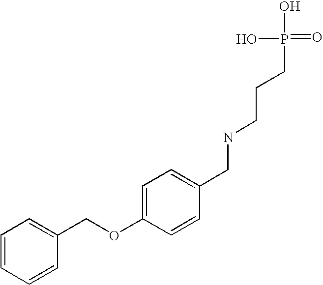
C1(COC2=CC=C(CNCCCP(=O)(O)O)C=C2)=CC=CC=C1
